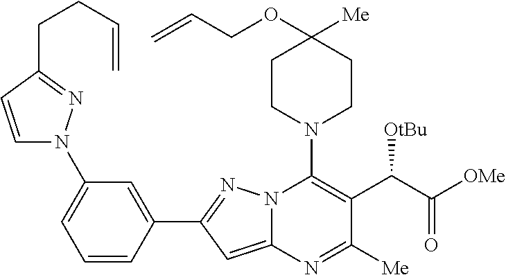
N12C(=CC(C3=CC(N4C=CC(CCC=C)=N4)=CC=C3)=N1)N=C([Me])C(C(C([OMe])=O)[OtBu])=C2N1CCC([Me])(OCC=C)CC1
